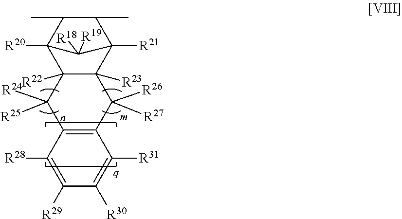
C12=C(C([R28])=C([R29])C([R30])=C1[R31])C([R24])([R25])C1([R22])C([R23])(C2([R26])[R27])C2([R21])C(C)C(C)C1([R20])C2([R18])[R19]
